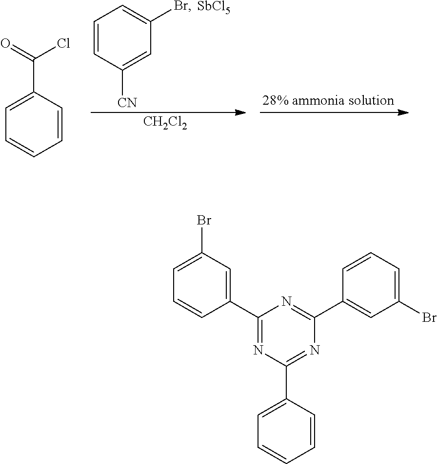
[CH2Cl2].C1=C(C(=O)Cl)C=CC=C1.C1=CC([CN])=CC(Br)=C1.[SbCl5].C1=C(Br)C=C(C2=NC(C3=CC=CC=C3)=NC(C3=CC(Br)=CC=C3)=N2)C=C1
